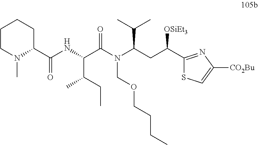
C(C(CC)C)(NC(C1CCCCN1C)=O)C(N(C(CC([OSiEt3])C1=NC([CO2Bu])=CS1)C(C)C)COCCCC)=O
